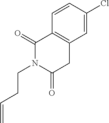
C1=CC(Cl)=CC2=C1C(=O)N(CCC=C)C(=O)C2
